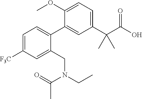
C1(C(C(O)=O)(C)C)=CC=C(OC)C(C2=CC=C([F3C])C=C2CN(CC)C(=O)C)=C1
